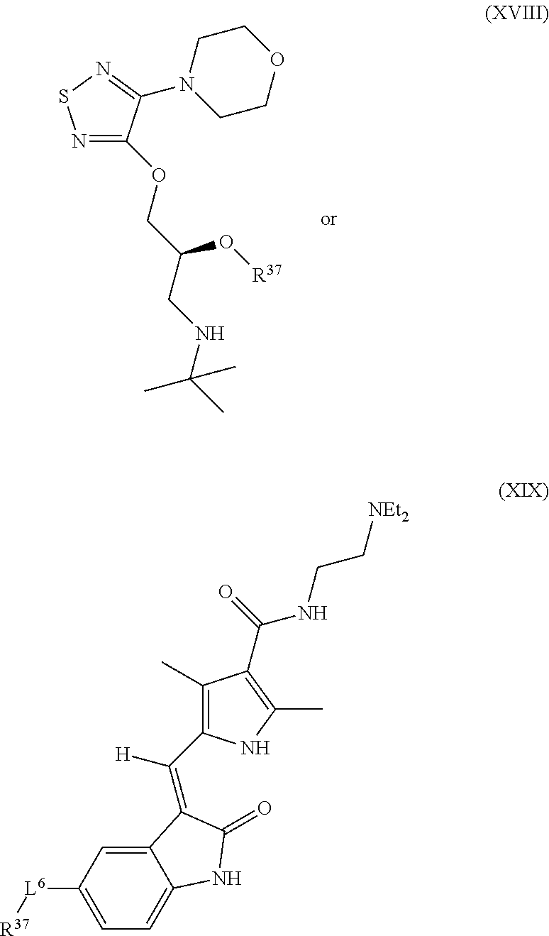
N1=C(OCC(CNC(C)(C)C)O[R37])C(N2CCOCC2)=NS1.C12=CC([L6][R37])=CC=C1NC(=O)C2=C([H])C1=C(C)C(C(NCC[NEt2])=O)=C(C)N1
